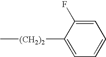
C[(CH2)2]C1=CC=CC=C1F
